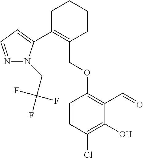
C1C(C2=CC=NN2CC(F)(F)F)=C(COC2=C(C=O)C(O)=C(Cl)C=C2)CCC1
